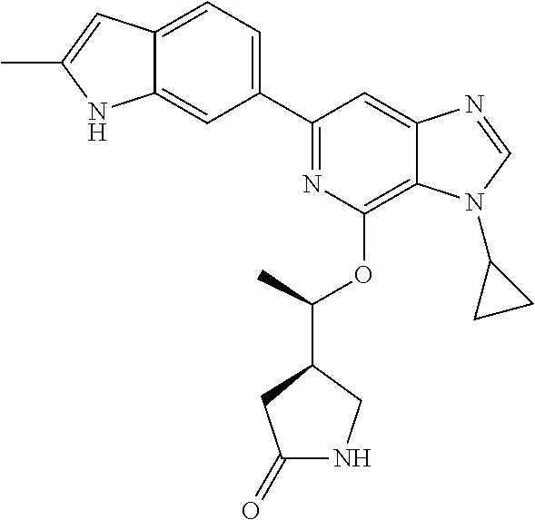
C1(C2=CC=C3C(=C2)NC(C)=C3)=NC(OC(C2CC(=O)NC2)C)=C2C(=C1)N=CN2C1CC1
